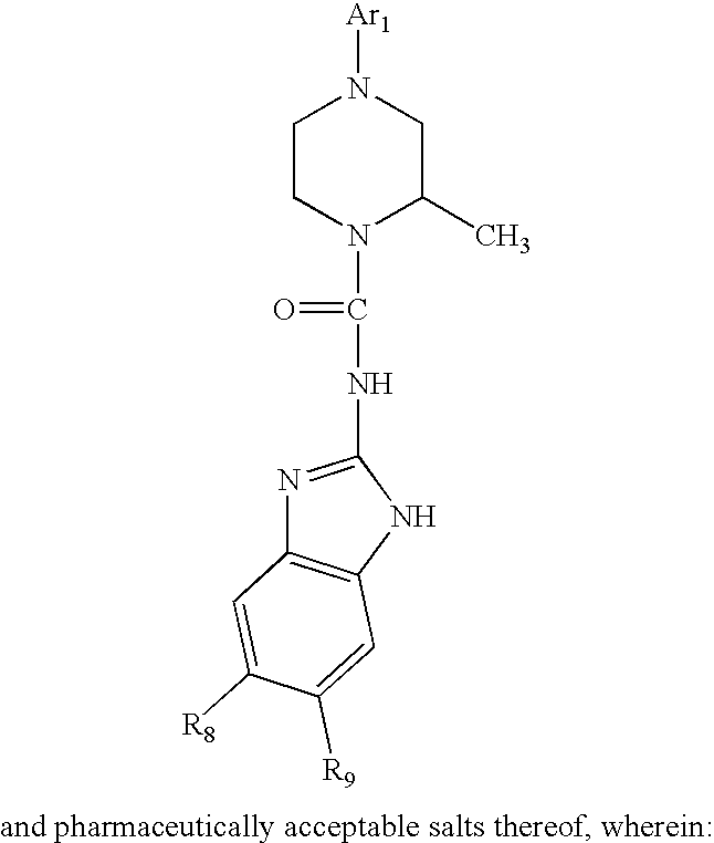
[Ar1]N1CCN(C(NC2=NC3=C(N2)C=C([R9])C([R8])=C3)=O)C(C)C1
